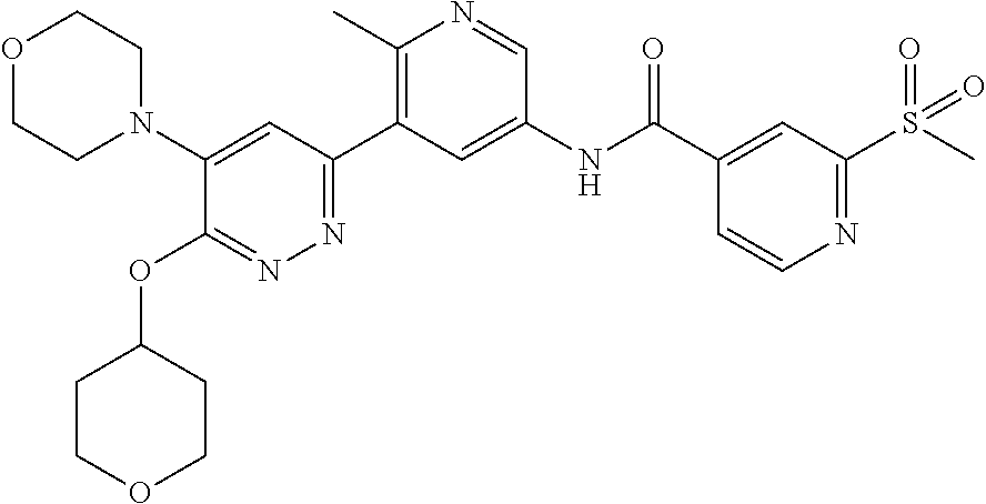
C1(N2CCOCC2)=CC(C2=C(C)N=CC(NC(C3=CC(S(C)(=O)=O)=NC=C3)=O)=C2)=NN=C1OC1CCOCC1
